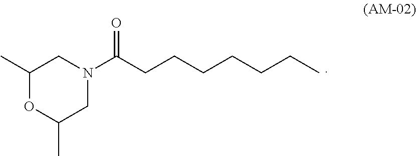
C1(C)OC(C)CN(C(CCCCCCC)=O)C1
